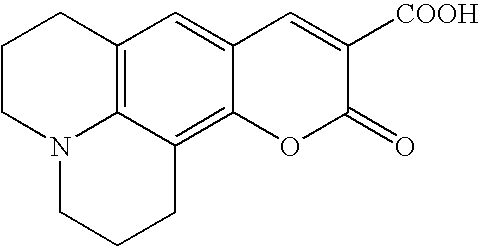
C1CN2C3=C(C1)C=C1C(=C3CCC2)OC(=O)C([COOH])=C1
